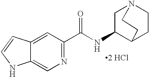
[2 HCl].N1=C(C(NC2C3CCN(C2)CC3)=O)C=C2C(=C1)NC=C2
